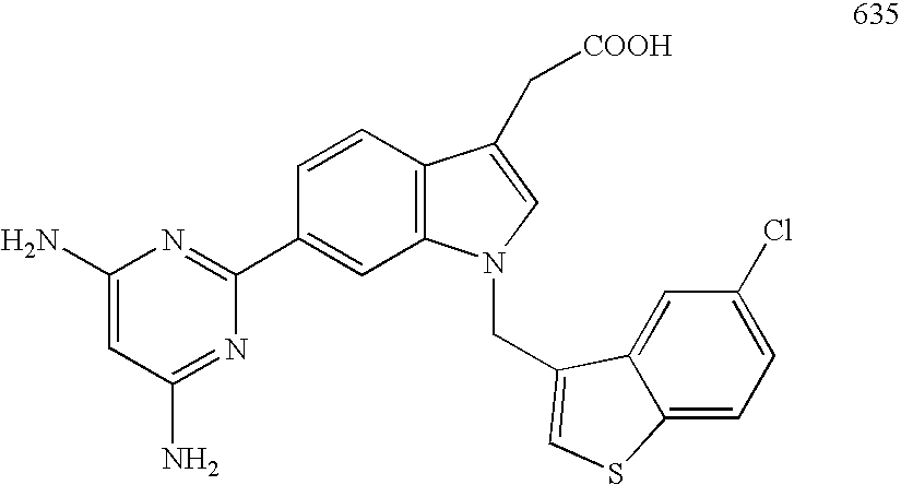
C1(N)=CC(N)=NC(C2=CC3=C(C=C2)C(C[COOH])=CN3CC2=CSC3=CC=C(Cl)C=C32)=N1
